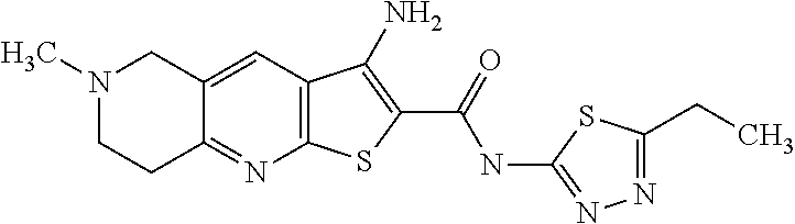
N1(C)CCC2=NC3=C(C=C2C1)C(N)=C(C(=O)NC1=NN=C(CC)S1)S3
